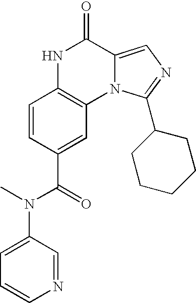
C1=CC(C(=O)N(C)C2=CC=CN=C2)=CC2=C1NC(=O)C1=CN=C(C3CCCCC3)N21
